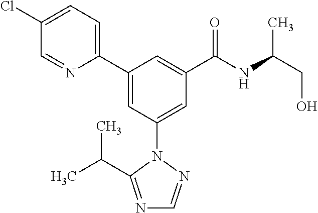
C1(C2=CC(N3N=CN=C3C(C)C)=CC(C(NC(CO)C)=O)=C2)=CC=C(Cl)C=N1
